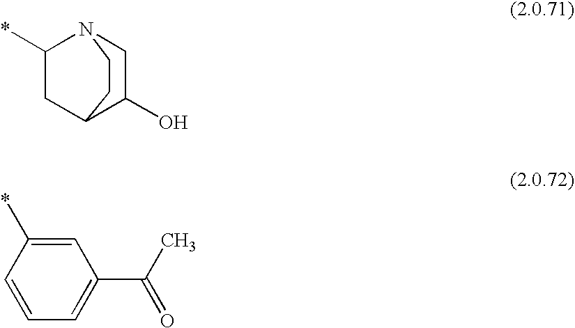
C1(*)CC2C(O)CN1CC2.C1=C(*)C=CC=C1C(C)=O
